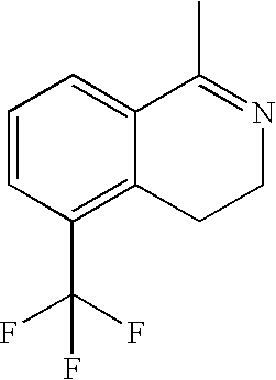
C1=CC(C(F)(F)F)=C2C(=C1)C(C)=NCC2
